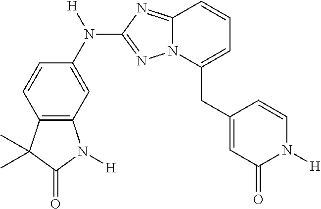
C12=C(C=C(N([H])C3=NN4C(=N3)C=CC=C4CC3=CC(=O)N([H])C=C3)C=C1)N([H])C(=O)C2(C)C
